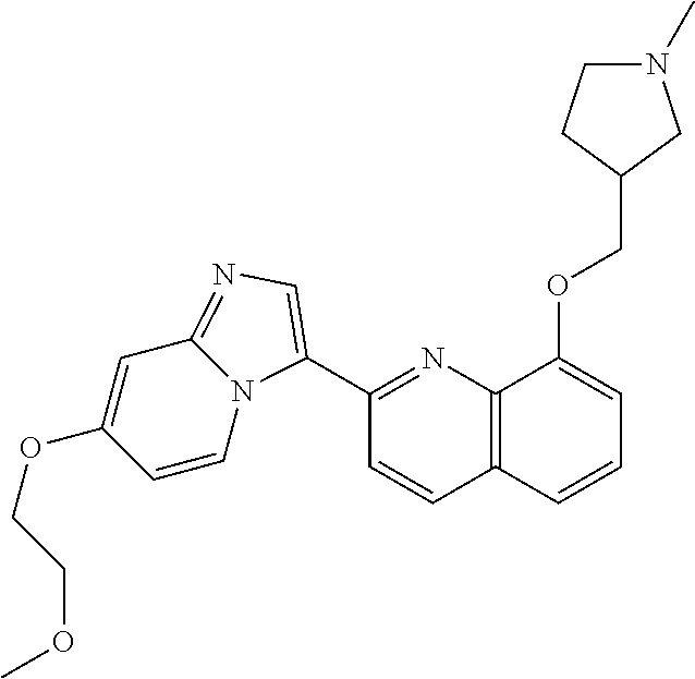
C1(C2=CN=C3C=C(OCCOC)C=CN32)=NC2=C(C=C1)C=CC=C2OCC1CCN(C)C1
